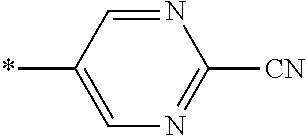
N1=CC(*)=CN=C1[CN]
